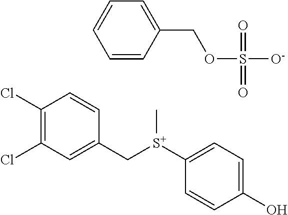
C1(Cl)=C(Cl)C=C(C[S+](C2=CC=C(O)C=C2)C)C=C1.C1=CC(COS([O-])(=O)=O)=CC=C1
